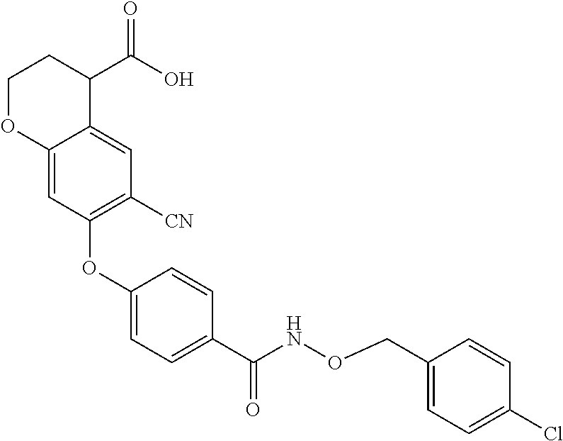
C1OC2=CC(OC3=CC=C(C(NOCC4=CC=C(Cl)C=C4)=O)C=C3)=C([CN])C=C2C(C(O)=O)C1
